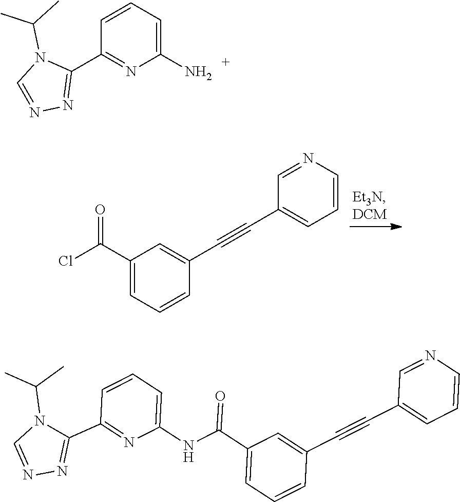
C1(C(Cl)=O)=CC=CC(C#CC2=CC=CN=C2)=C1.C1(C2=NN=CN2C(C)C)=NC(N)=CC=C1.C1(C2=NN=CN2C(C)C)=NC(NC(C2=CC=CC(C#CC3=CC=CN=C3)=C2)=O)=CC=C1
